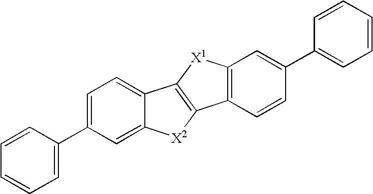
C12=CC=C(C3=CC=CC=C3)C=C1[X2]C1=C2[X1]C2=C1C=CC(C1=CC=CC=C1)=C2
